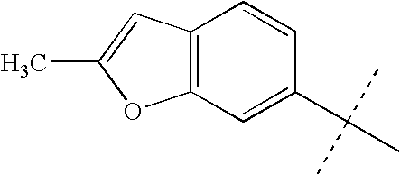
C1(C(C)(C)C)=CC2=C(C=C1)C=C(C)O2
